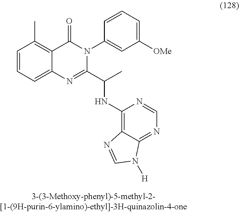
C1=CC=C2C(=C1C)C(=O)N(C1=CC([OMe])=CC=C1)C(C(C)NC1=C3C(=NC=N1)N([H])C=N3)=N2
